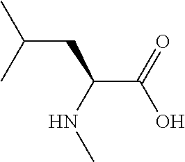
C(C(NC)CC(C)C)(O)=O
